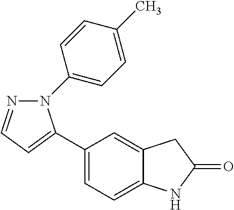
C1(C2=CC=NN2C2=CC=C(C)C=C2)=CC=C2C(=C1)CC(=O)N2
